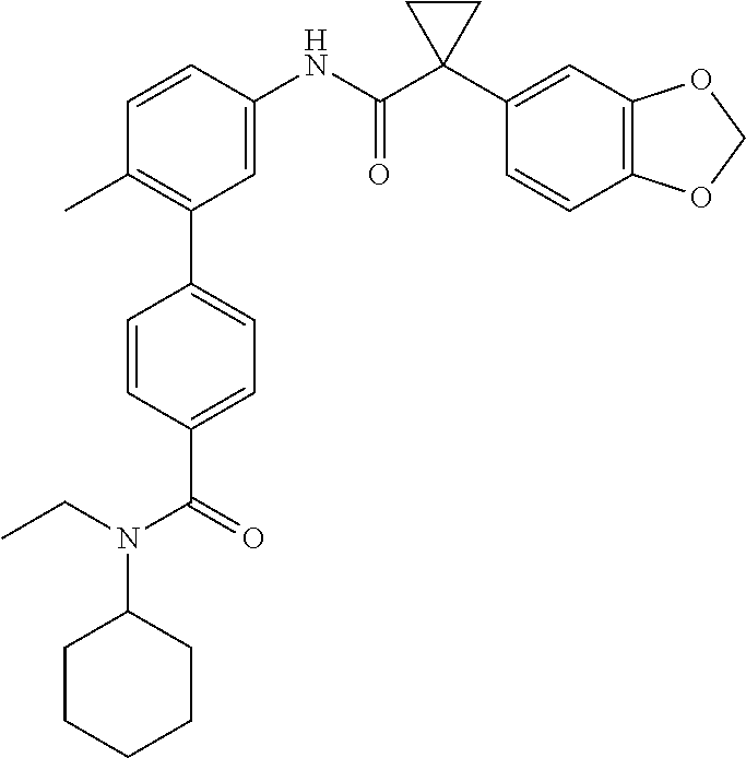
C1=C(NC(C2(C3=CC4=C(C=C3)OCO4)CC2)=O)C=CC(C)=C1C1=CC=C(C(=O)N(C2CCCCC2)CC)C=C1
